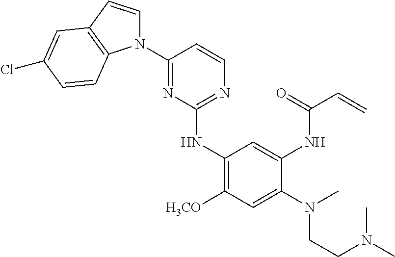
C1(NC2=NC=CC(N3C=CC4=C3C=CC(Cl)=C4)=N2)=C([H3CO])C=C(N(C)CCN(C)C)C(NC(C=C)=O)=C1
